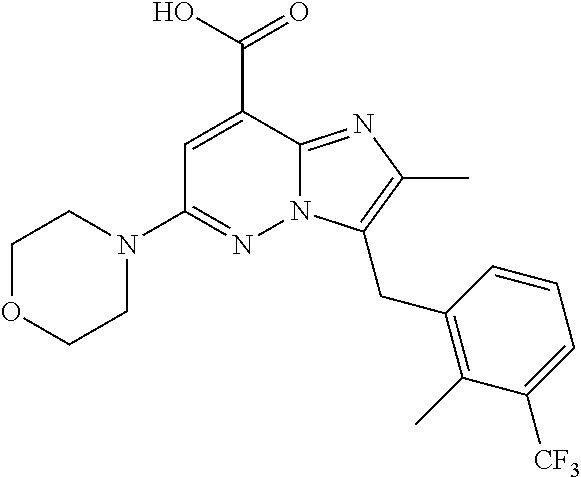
N12C(=NC(C)=C1CC1=C(C)C([CF3])=CC=C1)C(C(=O)O)=CC(N1CCOCC1)=N2
